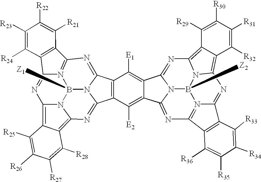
C1([R23])=C([R24])C2=C(C([R21])=C1[R22])C1=N3B4([Z1])N5C(=N1)C1=C(C([E2])=C6C(=C1[E1])C1=NC7=C8C([R29])=C([R30])C([R31])=C([R32])C8=C8N=C9C%10=C(C%11=N9B([Z2])(N1C6=N%11)N78)C([R36])=C([R35])C([R34])=C%10[R33])C5=NC1=C5C([R28])=C([R27])C([R26])=C([R25])C5=C(N14)N=C23
